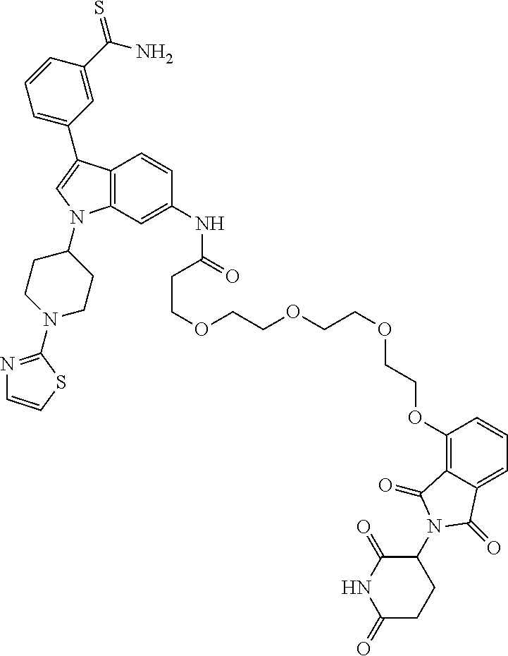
C12=C(C=C(NC(CCOCCOCCOCCOC3=C4C(=CC=C3)C(=O)N(C3C(=O)NC(=O)CC3)C4=O)=O)C=C1)N(C1CCN(C3=NC=CS3)CC1)C=C2C1=CC=CC(C(N)=S)=C1
